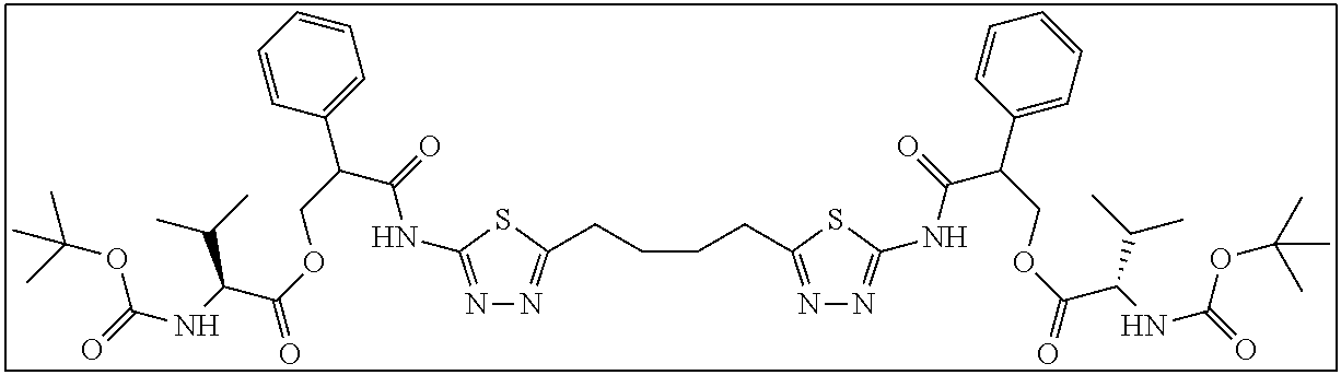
N1=C(NC(C(COC(=O)C(NC(=O)OC(C)(C)C)C(C)C)C2=CC=CC=C2)=O)SC(CCCCC2=NN=C(NC(C(COC(=O)C(NC(=O)OC(C)(C)C)C(C)C)C3=CC=CC=C3)=O)S2)=N1
